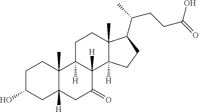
C1C(O)CC2([H])C(C)(C1)C1([H])C([H])(C(=O)C2)C2([H])C(C)(CC1)C(C(C)CCC(=O)O)CC2
